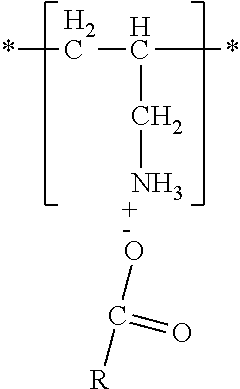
C(C(CN)*)*.OC(=O)[R]
